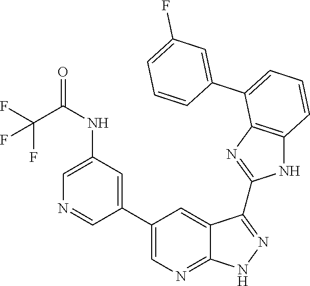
C1=C(NC(C(F)(F)F)=O)C=C(C2=CN=C3C(=C2)C(C2=NC4=C(N2)C=CC=C4C2=CC(F)=CC=C2)=NN3)C=N1
